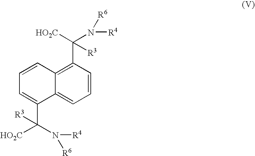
C1=C2C(=C(C([R3])([HO2C])N([R4])[R6])C=C1)C=CC=C2C([R3])([HO2C])N([R4])[R6]
